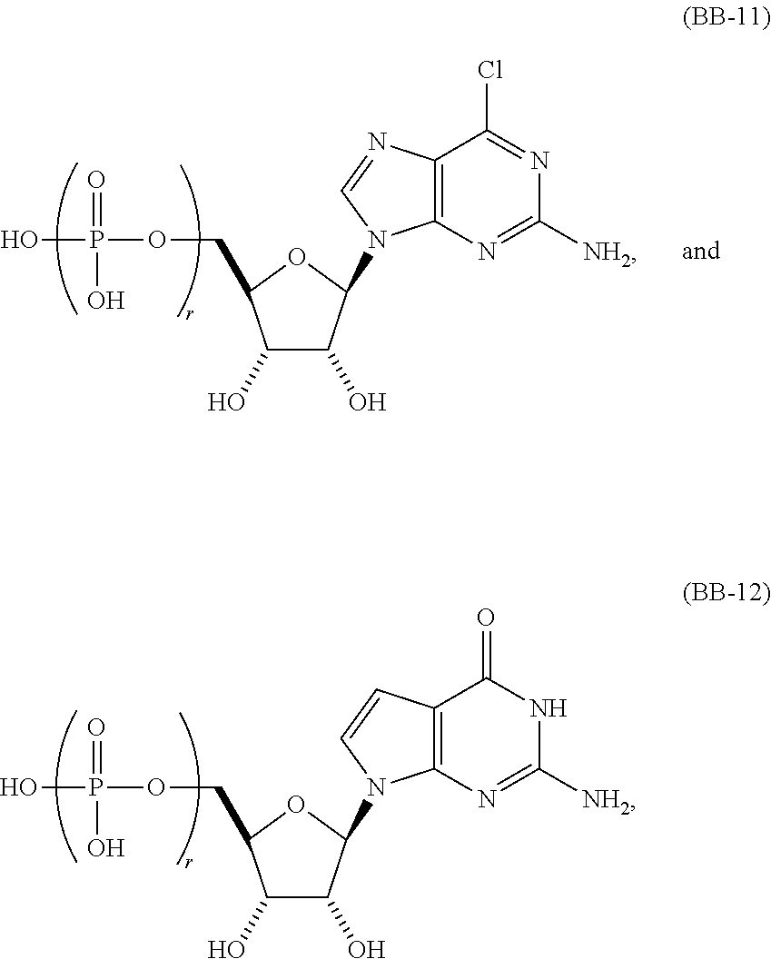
C1(O)C(O)C(N2C3=C(C=C2)C(=O)NC([NH2])=N3)OC1COP(O)(=O)O.C1(O)C(O)C(N2C3=C(N=C2)C(Cl)=NC([NH2])=N3)OC1COP(O)(=O)O
